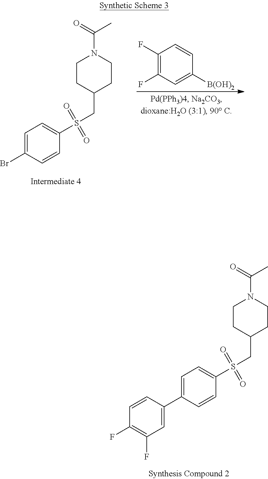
C1(F)=C(F)C=CC([B(OH)2])=C1.C1CC(CS(C2=CC=C(Br)C=C2)(=O)=O)CCN1C(=O)C.C1CC(CS(C2=CC=C(C3=CC(F)=C(F)C=C3)C=C2)(=O)=O)CCN1C(=O)C
